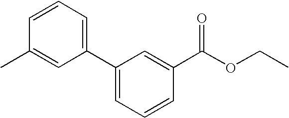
CC1=CC(C2=CC=CC(C(=O)OCC)=C2)=CC=C1
